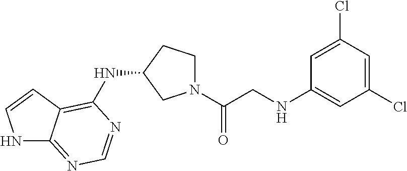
N1(C(CNC2=CC(Cl)=CC(Cl)=C2)=O)CCC(NC2=C3C(=NC=N2)NC=C3)C1
